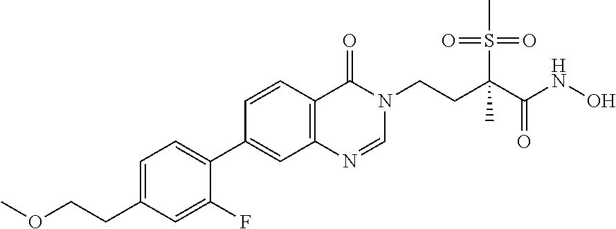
C1=NC2=C(C=CC(C3=CC=C(CCOC)C=C3F)=C2)C(=O)N1CCC(S(=O)(=O)C)(C(NO)=O)C
